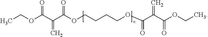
CCOC(C(C(OCCCCOC(C(C(OCC)=O)=C)=O)=O)=C)=O
